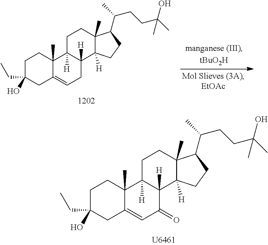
C1C(CC)(O)CC2=CCC3([H])C([H])(C2(C)C1)CCC1(C)C3([H])CCC1C(C)CCC(C)(O)C.C1C(CC)(O)CC2=CC(=O)C3([H])C([H])(C2(C)C1)CCC1(C)C3([H])CCC1C(C)CCC(C)(O)C
